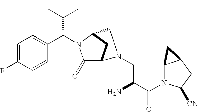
C1=C(F)C=CC(C(N2C(=O)C3CC2CN3CC(C(N2C3C(CC2[CN])C3)=O)N)C(C)(C)C)=C1
